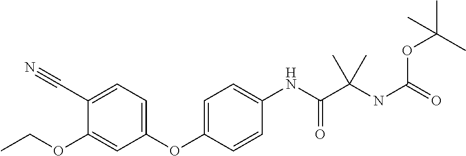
C1(OC2=CC=C(NC(C(NC(OC(C)(C)C)=O)(C)C)=O)C=C2)=CC=C(C#N)C(OCC)=C1
